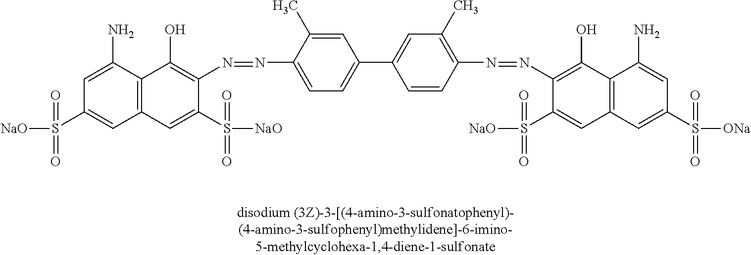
[NaO]S(=O)(=O)C1=CC2=C(C(N)=C1)C(O)=C(N=NC1=CC=C(C3=CC(C)=C(N=NC4=C(O)C5=C(C=C4S([NaO])(=O)=O)C=C(S([ONa])(=O)=O)C=C5N)C=C3)C=C1C)C(S(=O)(=O)[NaO])=C2
